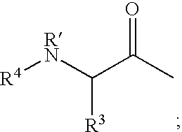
C([R3])([RN][R4])C(C)=O
